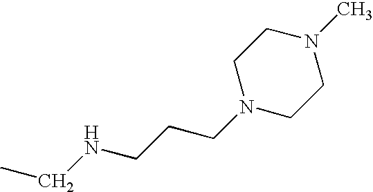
C(C)NCCCN1CCN(C)CC1
